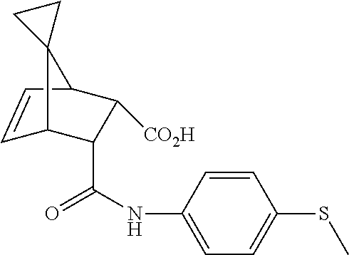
C1=CC2C([CO2H])C(C(NC3=CC=C(SC)C=C3)=O)C1C21CC1
